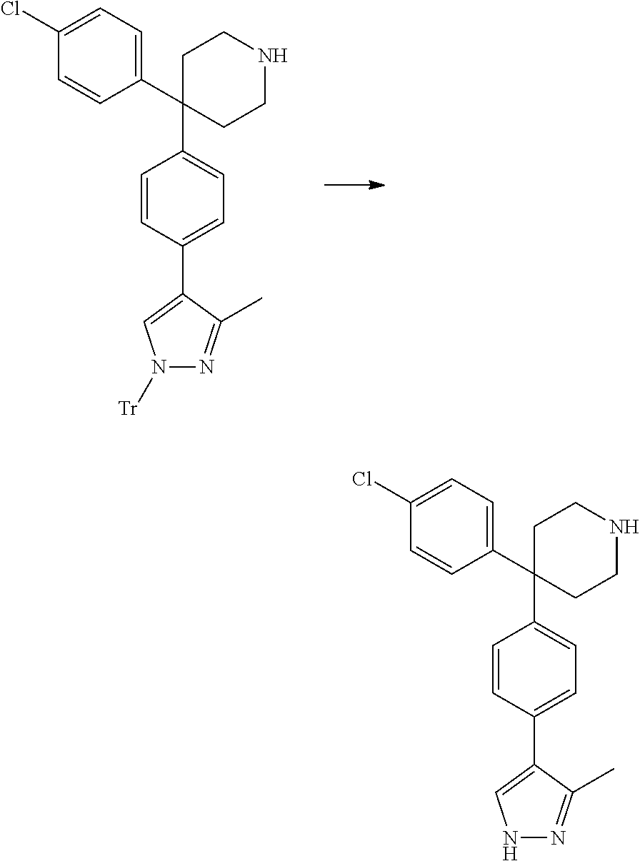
C1(C2(C3=CC=C(C4=CN([Tr])N=C4C)C=C3)CCNCC2)=CC=C(Cl)C=C1.C1(C2(C3=CC=C(C4=CNN=C4C)C=C3)CCNCC2)=CC=C(Cl)C=C1
